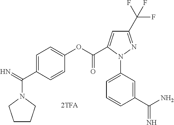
C(C1=CC=C(OC(C2=CC(C(F)(F)F)=NN2C2=CC=CC(C(N)=N)=C2)=O)C=C1)(=N)N1CCCC1
